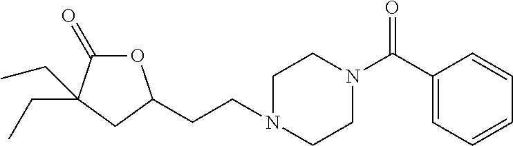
N1(CCC2OC(=O)C(CC)(CC)C2)CCN(C(=O)C2=CC=CC=C2)CC1
